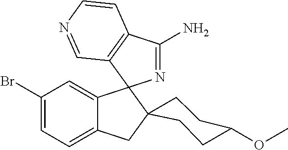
C1(Br)=CC=C2C(=C1)C1(C3(C2)CCC(OC)CC3)N=C(N)C2=C1C=NC=C2
